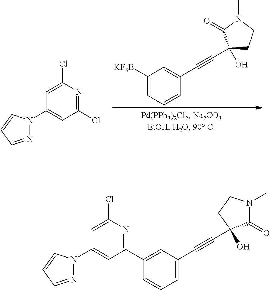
C1(N2N=CC=C2)=CC(Cl)=NC(Cl)=C1.C1([KF3B])=CC=CC(C#CC2(O)CCN(C)C2=O)=C1.C1(N2N=CC=C2)=CC(C2=CC(C#CC3(O)C(=O)N(C)CC3)=CC=C2)=NC(Cl)=C1
